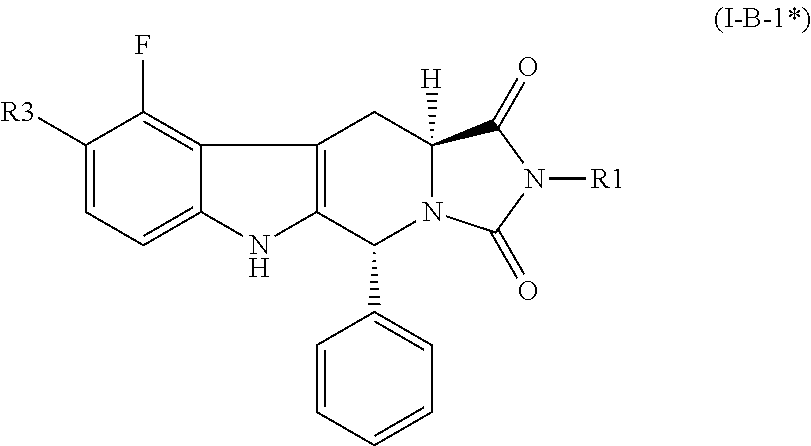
C1=C2C(=C(F)C([R3])=C1)C1=C(N2)C(C2=CC=CC=C2)N2C([H])(C1)C(=O)N([R1])C2=O
